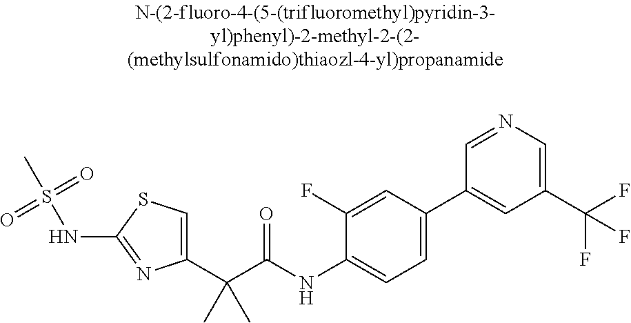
C1(C(C(NC2=CC=C(C3=CC(C(F)(F)F)=CN=C3)C=C2F)=O)(C)C)=CSC(NS(C)(=O)=O)=N1
